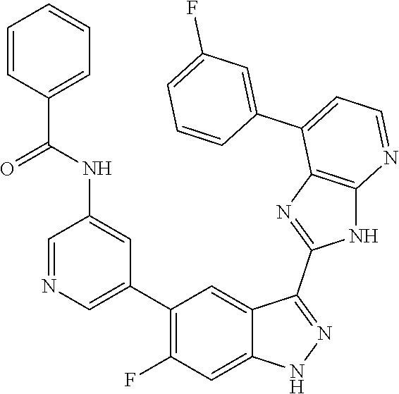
C1=NC=C(C2=C(F)C=C3C(=C2)C(C2=NC4=C(N2)N=CC=C4C2=CC(F)=CC=C2)=NN3)C=C1NC(C1=CC=CC=C1)=O
